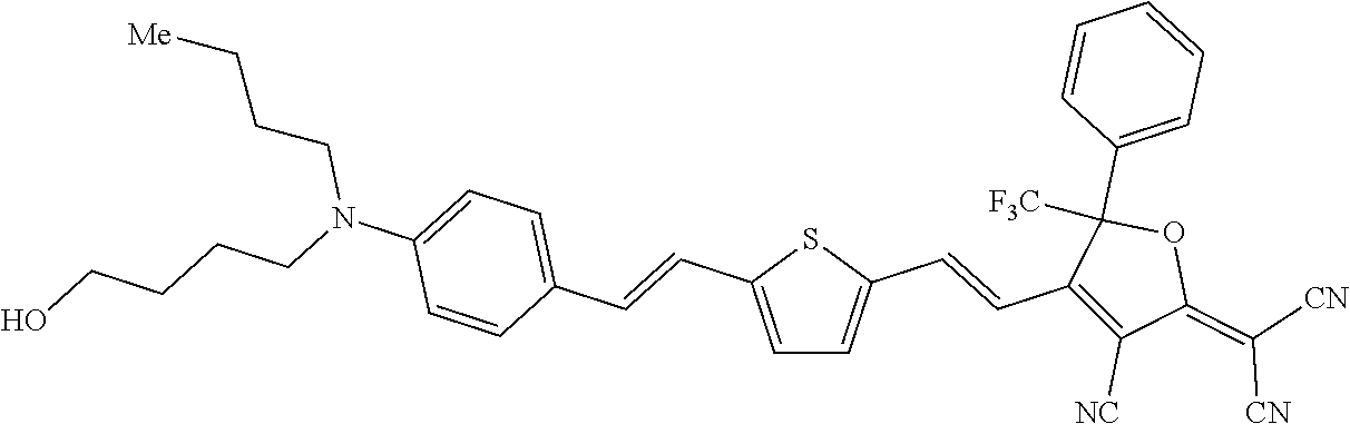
C1(C=CC2=CC=C(N(CCCCO)CCC[Me])C=C2)=CC=C(C=CC2=C([NC])C(=C([CN])[CN])OC2([F3C])C2=CC=CC=C2)S1
